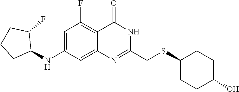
C1=C(NC2C(F)CCC2)C=C2C(=C1F)C(=O)NC(CSC1CCC(O)CC1)=N2
